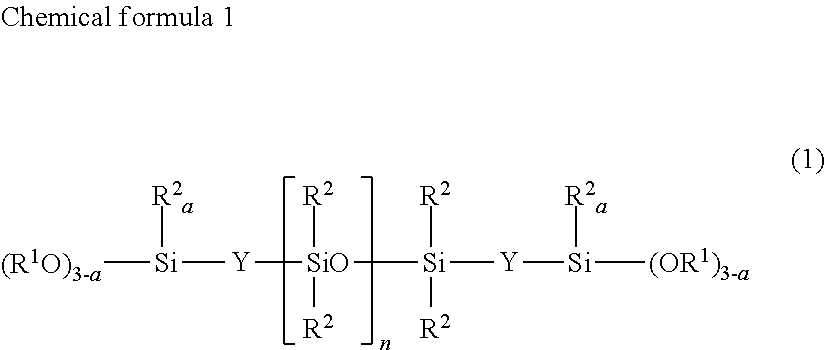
[R2a][Si]([(R1O)3-a])[Y][SiO]([R2])([R2])[Si]([R2])([R2])[Y][Si]([R2a])[(OR1)3-a]
